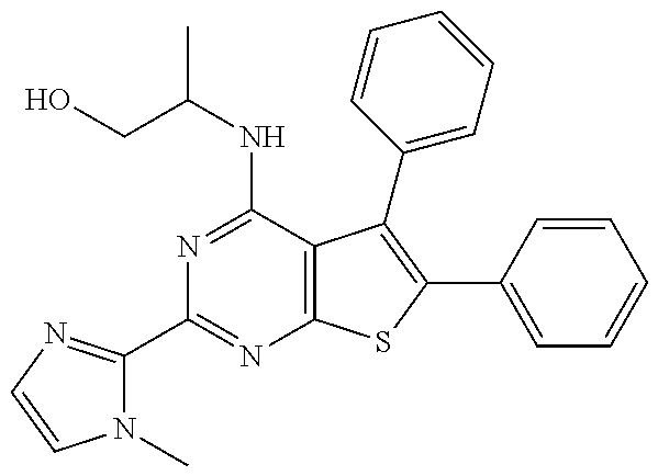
N1(C)C(C2=NC3=C(C(NC(CO)C)=N2)C(C2=CC=CC=C2)=C(C2=CC=CC=C2)S3)=NC=C1
